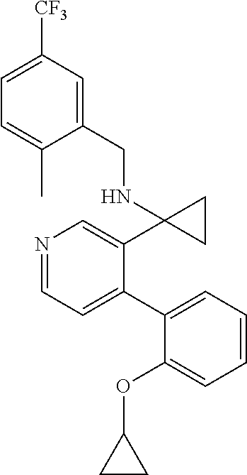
N1=CC=C(C2=CC=CC=C2OC2CC2)C(C2(NCC3=CC([CF3])=CC=C3C)CC2)=C1
